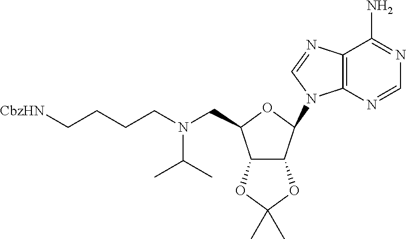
C(N(CCCC[CbzHN])CC1C2C(C(N3C4=C(C(N)=NC=N4)N=C3)O1)OC(C)(C)O2)(C)C
